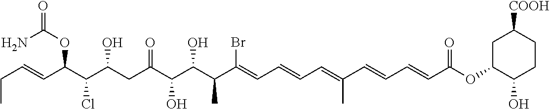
CCC=CC(C(C(CC(C(C(C(C(=CC=CC=C(C=CC=CC(OC1CC([COOH])CCC1O)=O)C)Br)C)O)O)=O)O)Cl)OC(=O)N
